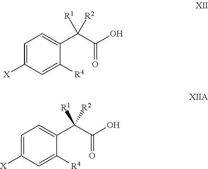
C1=C([X])C=C([R4])C(C(C(O)=O)([R1])[R2])=C1.C1=C([X])C=C([R4])C(C(C(O)=O)([R1])[R2])=C1
